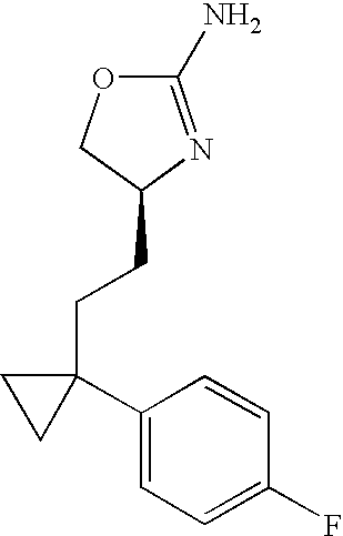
C1(CCC2(C3=CC=C(F)C=C3)CC2)N=C(N)OC1
